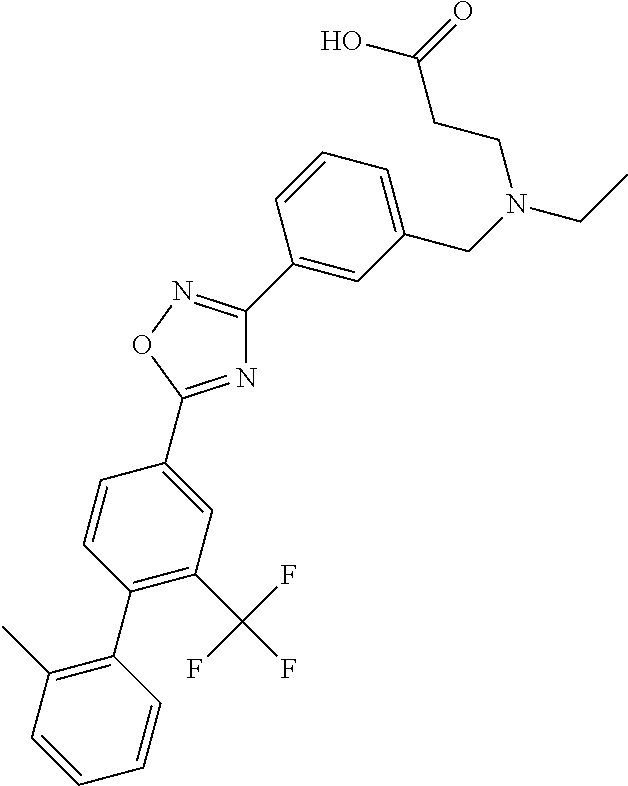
N1=C(C2=CC(C(F)(F)F)=C(C3=C(C)C=CC=C3)C=C2)ON=C1C1=CC(CN(CC)CCC(=O)O)=CC=C1
